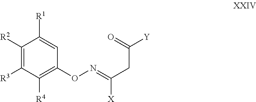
C1([R2])=C([R3])C([R4])=C(ON=C(CC([Y])=O)[X])C=C1[R1]
